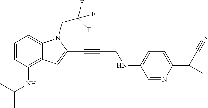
C1=CC(NC(C)C)=C2C(=C1)N(CC(F)(F)F)C(C#CCNC1=CC=C(C(C#N)(C)C)N=C1)=C2
